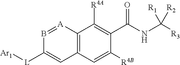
C12=C(C([R4A])=C(C(NC([R3])([R2])[R1])=O)C([R4B])=C1)[A]=BC([L][Ar1])=C2
